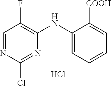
C1=NC(Cl)=NC(NC2=CC=CC=C2[COOH])=C1F.Cl
